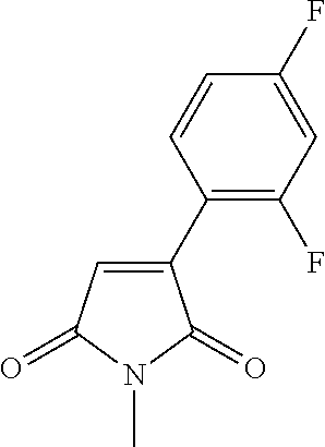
N1(C)C(=O)C(C2=C(F)C=C(F)C=C2)=CC1=O
